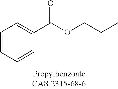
C1=CC=CC(C(OCCC)=O)=C1
